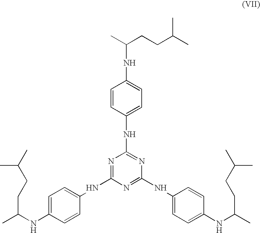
CC(CCC(C)C)NC1=CC=C(NC2=NC(NC3=CC=C(NC(C)CCC(C)C)C=C3)=NC(NC3=CC=C(NC(C)CCC(C)C)C=C3)=N2)C=C1
